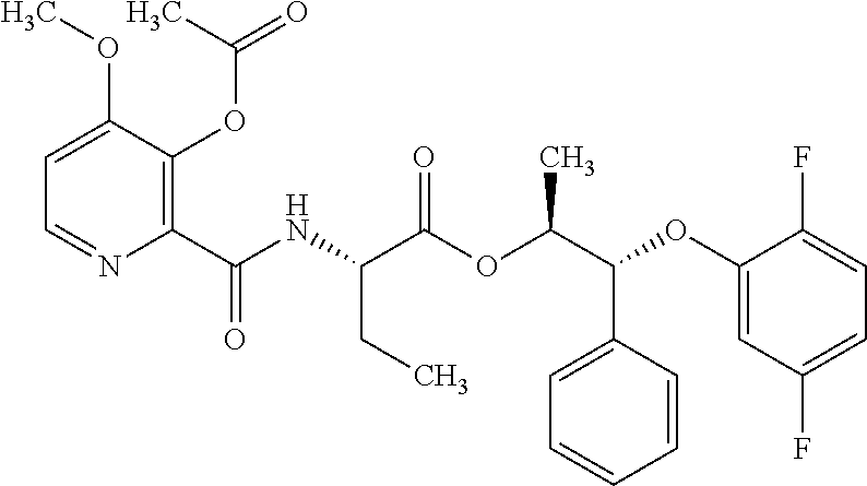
C1=C(OC)C(OC(=O)C)=C(C(NC(C(OC(C(OC2=CC(F)=CC=C2F)C2=CC=CC=C2)C)=O)CC)=O)N=C1
